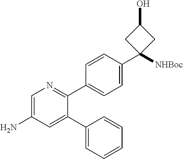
C1=C(N)C=C(C2=CC=CC=C2)C(C2=CC=C(C3([NHBoc])CC(O)C3)C=C2)=N1
